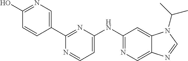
C1(C2=CN=C(O)C=C2)=NC(NC2=NC=C3C(=C2)N(C(C)C)C=N3)=CC=N1
